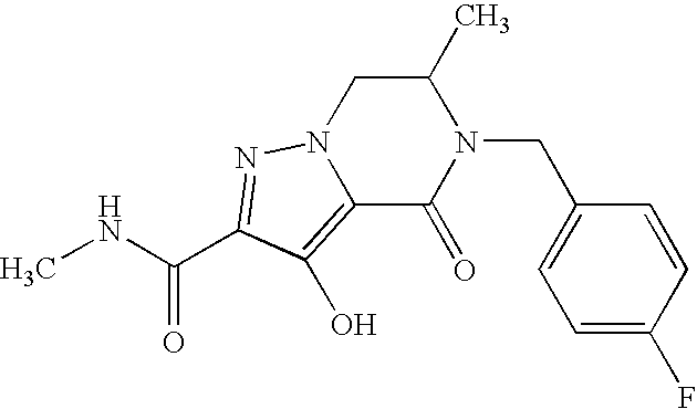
N(C)C(C1=NN2CC(C)N(CC3=CC=C(F)C=C3)C(=O)C2=C1O)=O
